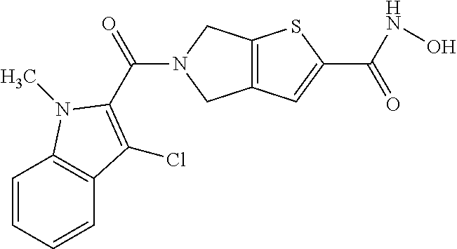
C1=CC=CC2=C1N(C)C(C(=O)N1CC3=C(C1)SC(C(NO)=O)=C3)=C2Cl
